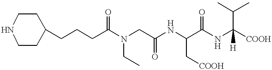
C1(CCCC(N(CC(NC(C(NC([COOH])(C(C)C)[H])=O)C[COOH])=O)CC)=O)CCNCC1
